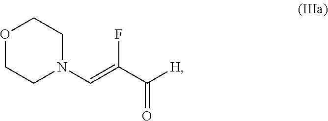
O1CCN(C=C(F)C([H])=O)CC1
